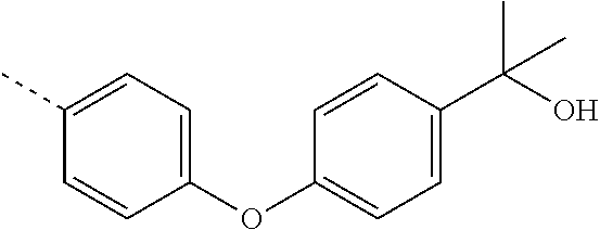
O(C1=CC=C(C(O)(C)C)C=C1)C1=CC=C(C)C=C1
